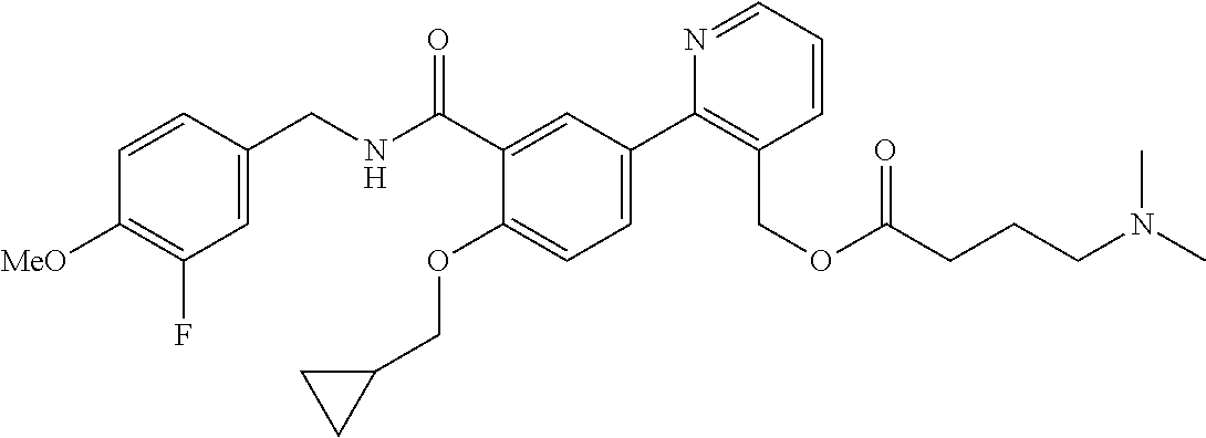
C1=C(CNC(C2=CC(C3=C(COC(CCCN(C)C)=O)C=CC=N3)=CC=C2OCC2CC2)=O)C=CC([MeO])=C1F
